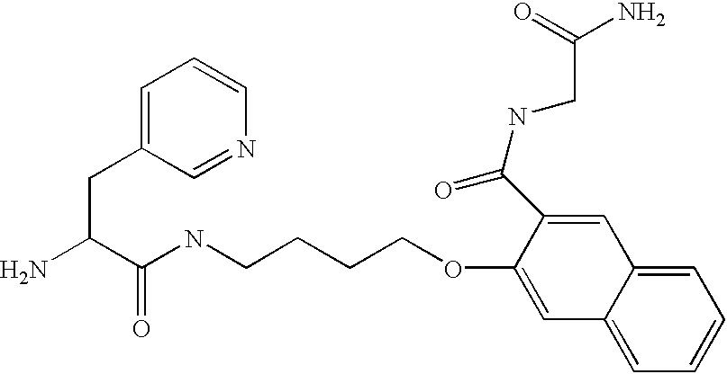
NC(C(NCCCCOC1=CC2=CC=CC=C2C=C1C(NCC(=O)N)=O)=O)CC1=CC=CN=C1
